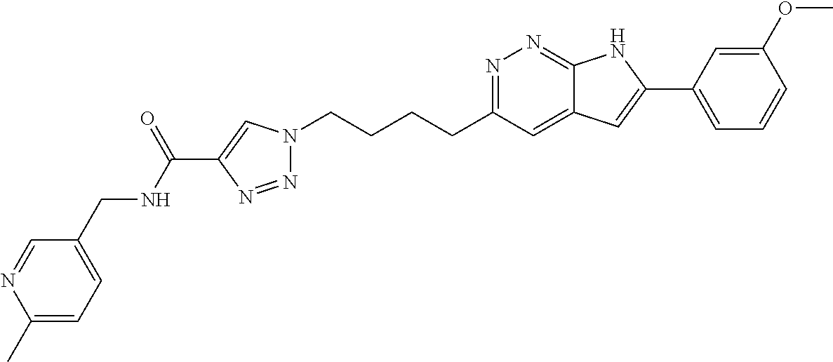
N1=C(CCCCN2N=NC(C(NCC3=CC=C(C)N=C3)=O)=C2)C=C2C(=N1)NC(C1=CC=CC(OC)=C1)=C2
